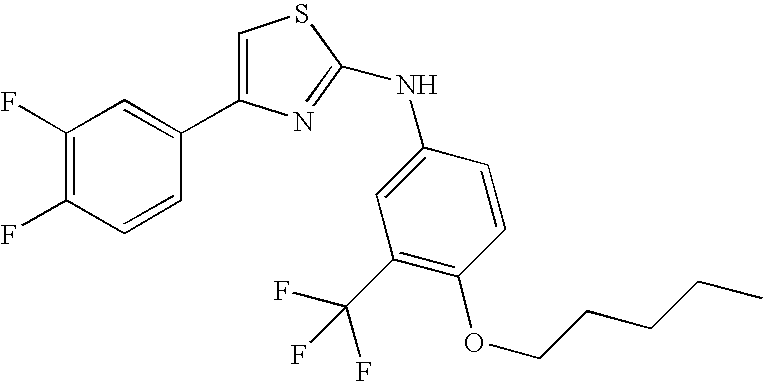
C1(F)=C(F)C=CC(C2=CSC(NC3=CC(C(F)(F)F)=C(OCCCCC)C=C3)=N2)=C1
